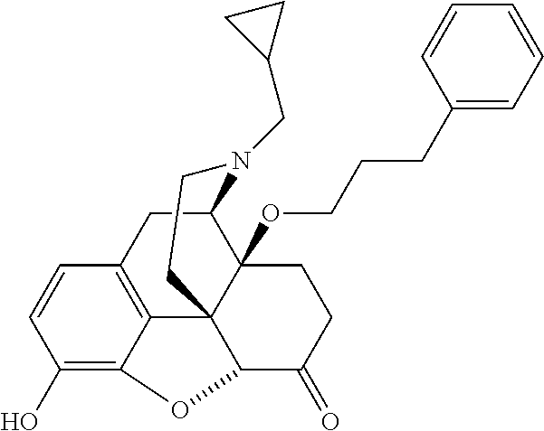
C1=CC(O)=C2C3=C1CC1C4(OCCCC5=CC=CC=C5)C3(C(C(=O)CC4)O2)CCN1CC1CC1
